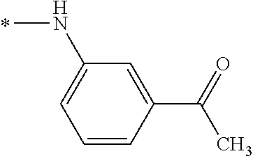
N(C)C1=CC=CC(C(=O)C)=C1
